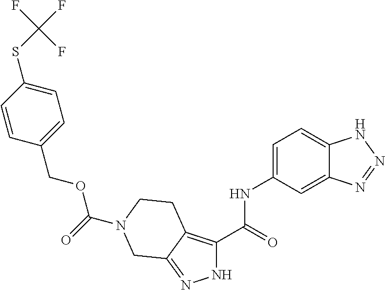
C(=O)(OCC1=CC=C(SC(F)(F)F)C=C1)N1CCC2=C(C(=O)NC3=CC=C4C(=C3)N=NN4)NN=C2C1
